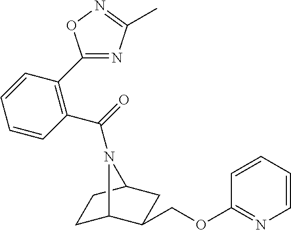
C1C2C(COC3=NC=CC=C3)CC(C1)N2C(=O)C1=C(C2=NC(C)=NO2)C=CC=C1
